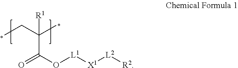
CCC(C)(C(O[L1][X1][L2][R2])=O)[R1]
